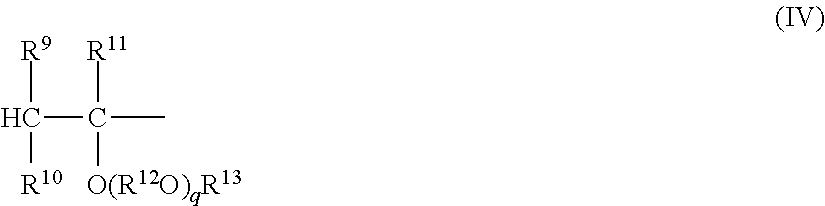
[R9]C([R10])C(C)([R11])[O(R12O)qR13]
